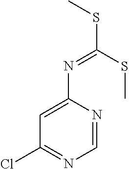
C1=NC(N=C(SC)SC)=CC(Cl)=N1
